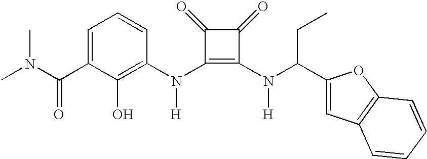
C(C1=CC=CC(N(C2=C(N([H])C(C3=CC4=C(O3)C=CC=C4)CC)C(=O)C2=O)[H])=C1O)(=O)N(C)C
